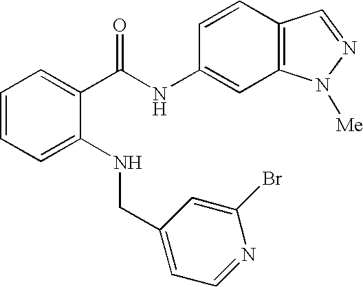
C1=CC=C(NCC2=CC=NC(Br)=C2)C(C(NC2=CC3=C(C=C2)C=NN3[Me])=O)=C1
